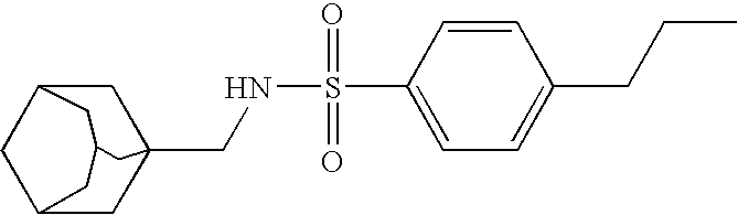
C12CC3(CNS(=O)(=O)C4=CC=C(CCC)C=C4)CC(C1)CC(C2)C3
